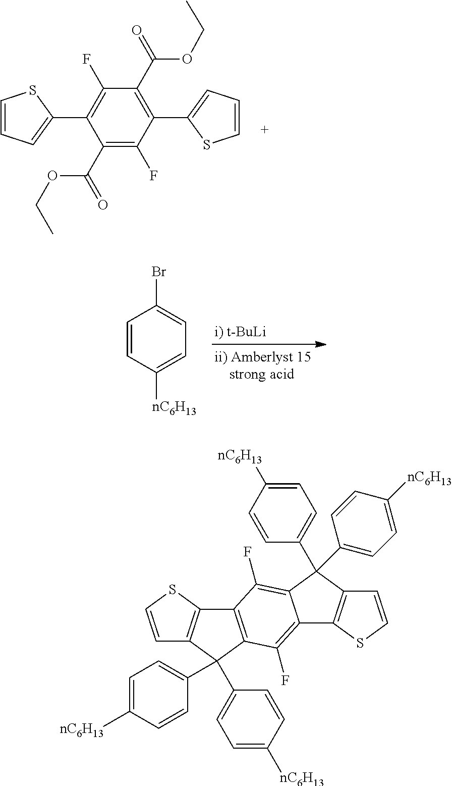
C1(C(=O)OCC)=C(F)C(C2=CC=CS2)=C(C(=O)OCC)C(F)=C1C1=CC=CS1.C1=CC([nC6H13])=CC=C1Br.C1=CSC2=C1C(C1=CC=C([nC6H13])C=C1)(C1=CC=C([nC6H13])C=C1)C1=C2C(F)=C2C(=C1F)C1=C(C2(C2=CC=C([nC6H13])C=C2)C2=CC=C([nC6H13])C=C2)C=CS1
